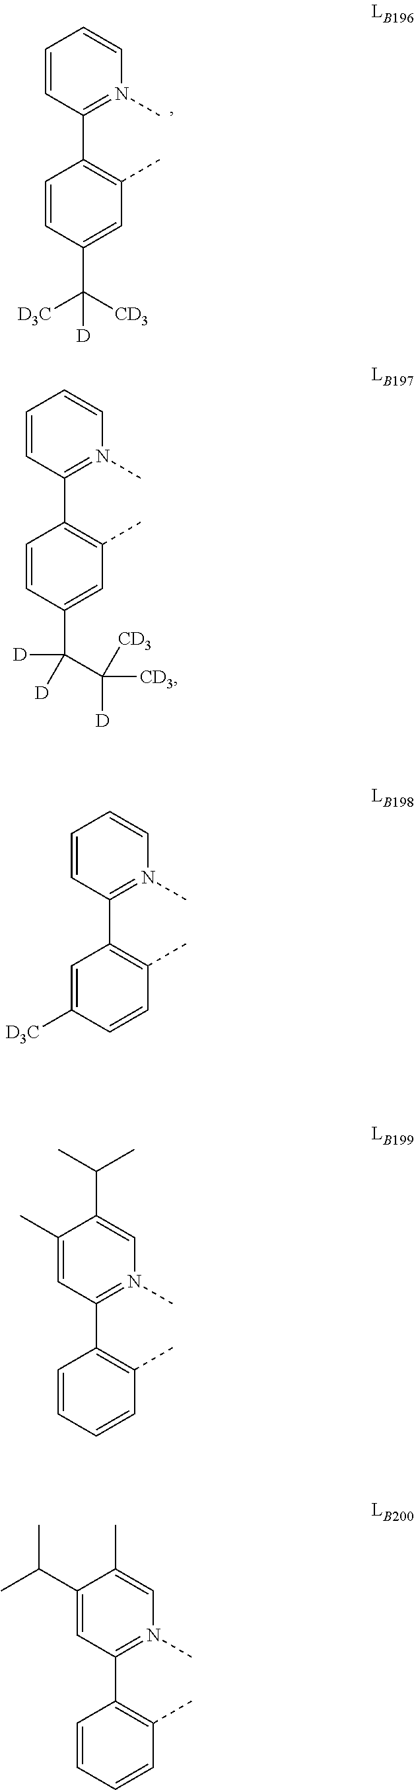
C1=CC(C([CD3])([D3C])[D])=CC(C)=C1C1=N(C)C=CC=C1.C1=CC(C(C([CD3])([CD3])[D])([D])[D])=CC(C)=C1C1=N(C)C=CC=C1.C1=C([D3C])C=CC(C)=C1C1=N(C)C=CC=C1.C1=CC=CC(C)=C1C1=N(C)C=C(C(C)C)C(C)=C1.C1=CC=CC(C)=C1C1=N(C)C=C(C)C(C(C)C)=C1
